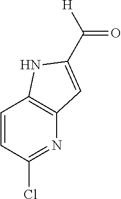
C1=CC(Cl)=NC2=C1NC(C([H])=O)=C2
